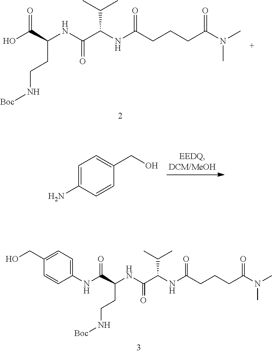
OC(C(NC(C(NC(CCCC(N(C)C)=O)=O)C(C)C)=O)CCN[Boc])=O.C1=C(N)C=CC(CO)=C1.N(C(C(NC(C(NC(CCCC(N(C)C)=O)=O)C(C)C)=O)CCN[Boc])=O)C1=CC=C(CO)C=C1
